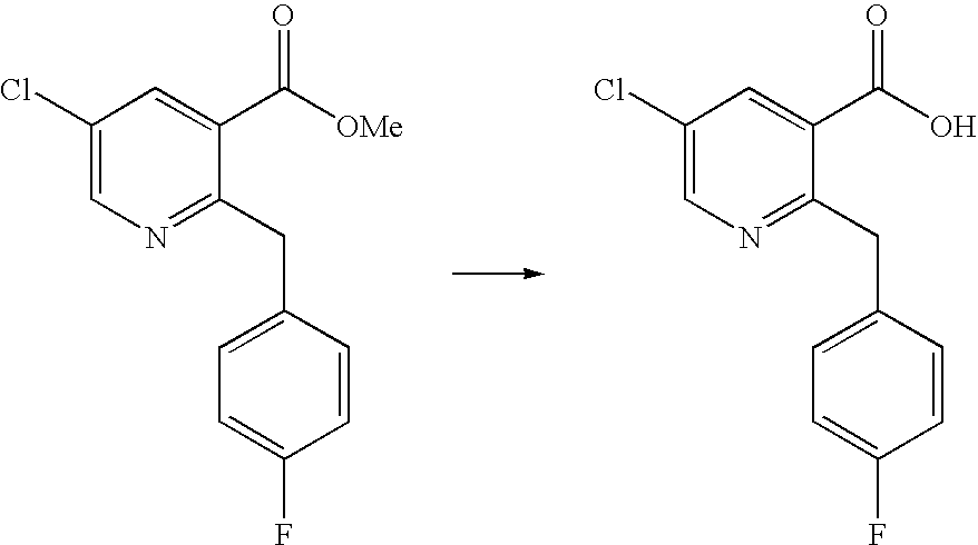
C1(Cl)=CN=C(CC2=CC=C(F)C=C2)C(C([OMe])=O)=C1.C1(Cl)=CN=C(CC2=CC=C(F)C=C2)C(C(O)=O)=C1
